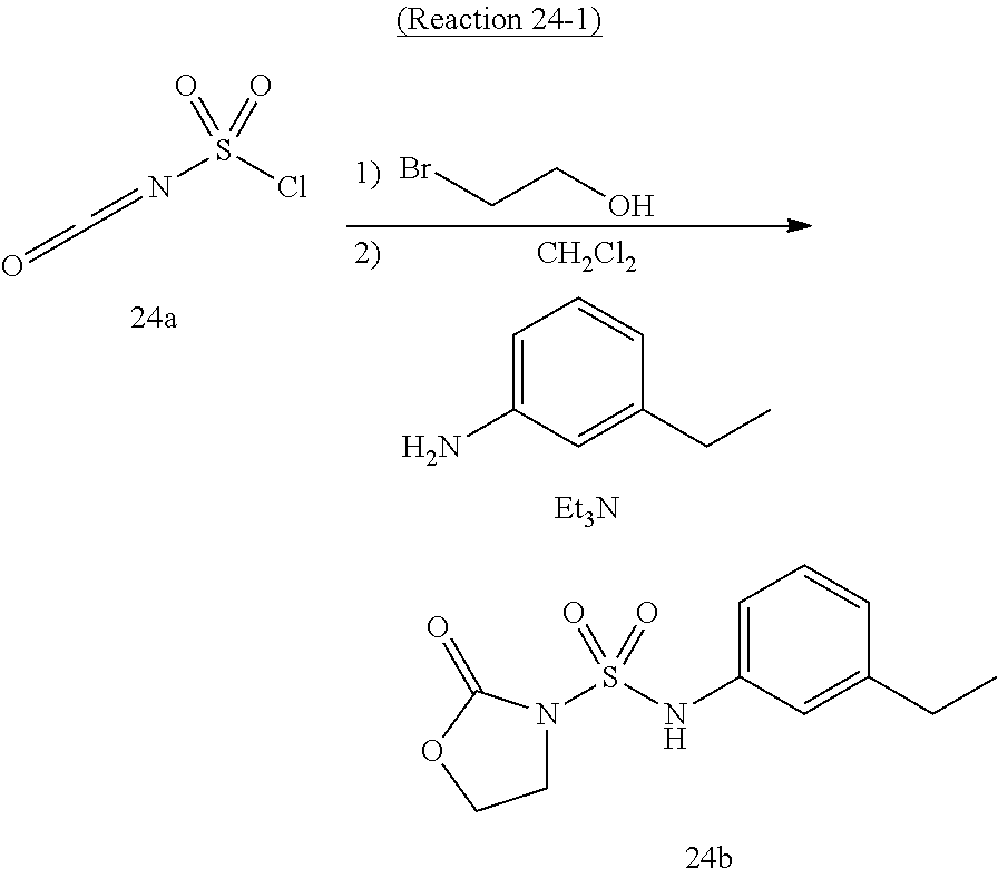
C1N(S(NC2=CC=CC(CC)=C2)(=O)=O)C(=O)OC1.N(S(Cl)(=O)=O)=CC=O.C(CO)Br.C1=C(N)C=C(CC)C=C1.[CH2Cl2].[Et3N]
